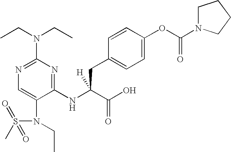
N1=C(N(CC)CC)N=C(NC(C(O)=O)(CC2=CC=C(OC(N3CCCC3)=O)C=C2)[H])C(N(S(C)(=O)=O)CC)=C1
